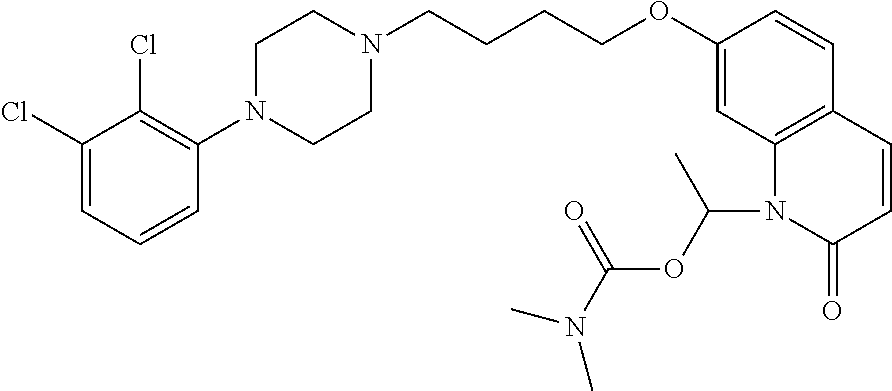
C1(Cl)=CC=CC(N2CCN(CCCCOC3=CC4=C(C=C3)C=CC(=O)N4C(OC(N(C)C)=O)C)CC2)=C1Cl
